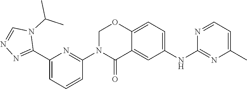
C1(C2=NN=CN2C(C)C)=CC=CC(N2C(=O)C3=CC(NC4=NC(C)=CC=N4)=CC=C3OC2)=N1
